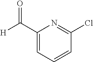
N1=C(Cl)C=CC=C1C([H])=O
